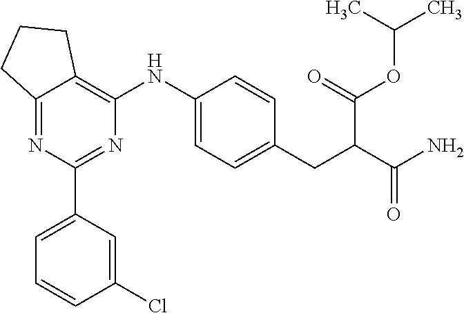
C12=NC(C3=CC=CC(Cl)=C3)=NC(NC3=CC=C(CC(C(N)=O)C(OC(C)C)=O)C=C3)=C1CCC2
